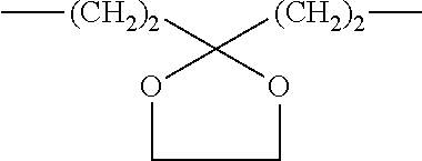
C1([(CH2)2]C)([(CH2)2]C)OCCO1
